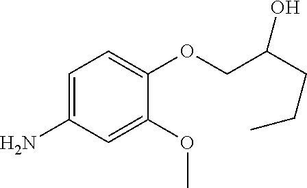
C1=C(N)C=C(OC)C(OCC(CCC)O)=C1
